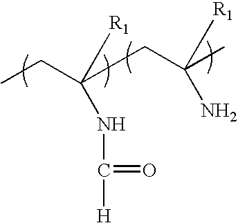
[R1]C(NC([H])=O)(CC)CC([R1])(N)C
